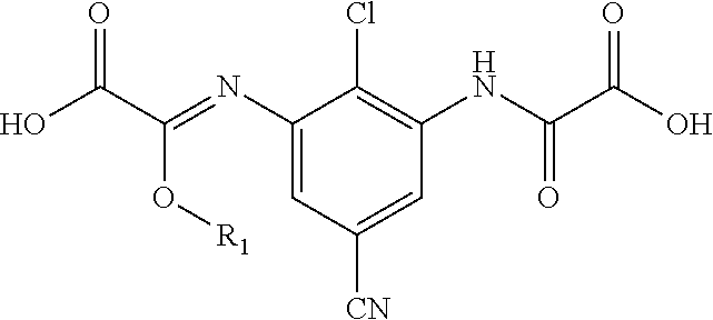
C1(N=C(C(O)=O)O[R1])=CC([CN])=CC(NC(=O)C(O)=O)=C1Cl
